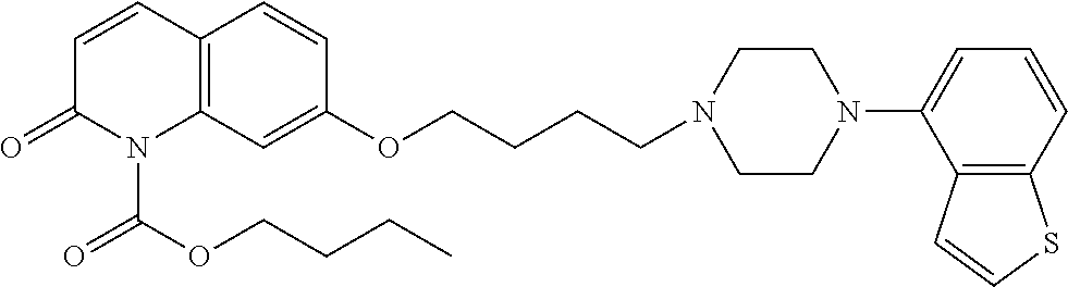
C1=CC2=C(N(C(OCCCC)=O)C1=O)C=C(OCCCCN1CCN(C3=CC=CC4=C3C=CS4)CC1)C=C2
